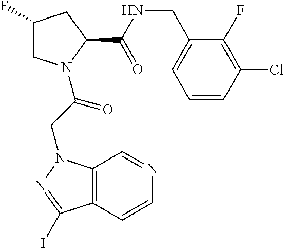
C1C(F)CC(C(=O)NCC2=CC=CC(Cl)=C2F)N1C(CN1C2=C(C(I)=N1)C=CN=C2)=O
